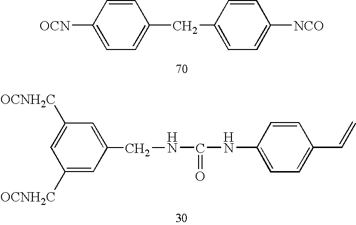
C1([OCN])=CC=C(CC2=CC=C([NCO])C=C2)C=C1.C1=C([OCNH2C])C=C(CNC(=O)NC2=CC=C(C=C)C=C2)C=C1[OCNH2C]
